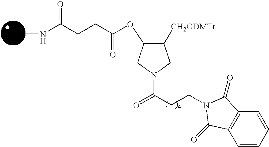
C(CC(N1CC([CH2ODMTr])C(OC(CCC(NC)=O)=O)C1)=O)N1C(=O)C2=C(C=CC=C2)C1=O
